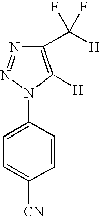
C1(C([H])(F)F)=C([H])N(C2=CC=C([CN])C=C2)N=N1
